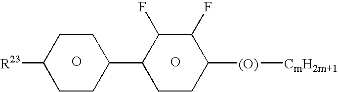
C1CC(C2CCC([(O)][CmH2m+1])C(F)C2F)CCC1[R23].O.O
